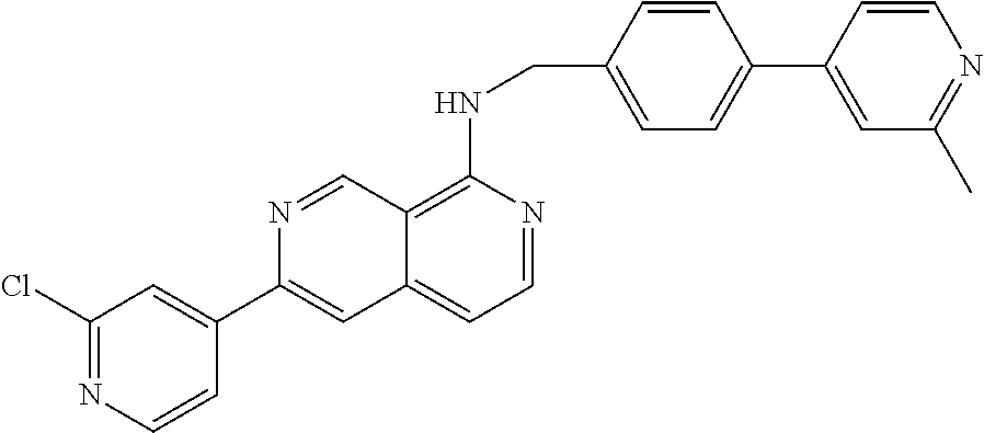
C1=C(C2=CC3=CC=NC(NCC4=CC=C(C5=CC(C)=NC=C5)C=C4)=C3C=N2)C=CN=C1Cl
